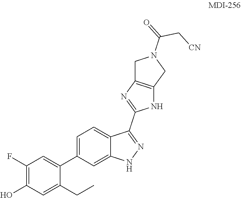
C1(F)=C(O)C=C(CC)C(C2=CC=C3C(=C2)NN=C3C2=NC3=C(N2)CN(C(=O)C[CN])C3)=C1
